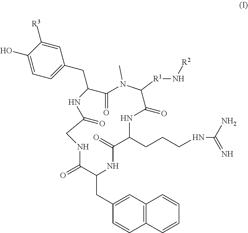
C1(CC2C(=O)NCC(=O)NC(CC3=CC=C(O)C([R3])=C3)C(=O)N(C)C([R1]N[R2])C(=O)NC(CCCNC(N)=N)C(=O)N2)=CC2=C(C=C1)C=CC=C2
